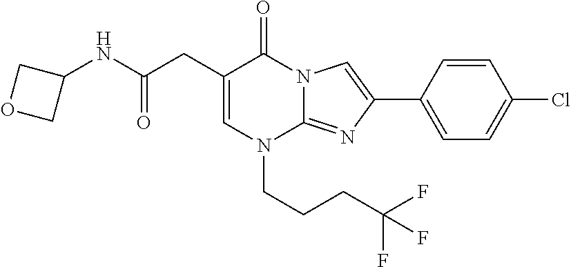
C1=C(CC(NC2COC2)=O)C(=O)N2C(=NC(C3=CC=C(Cl)C=C3)=C2)N1CCCC(F)(F)F
